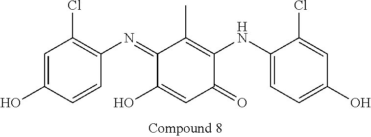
C1=C(O)C=CC(N=C2C(O)=CC(=O)C(NC3=CC=C(O)C=C3Cl)=C2C)=C1Cl
